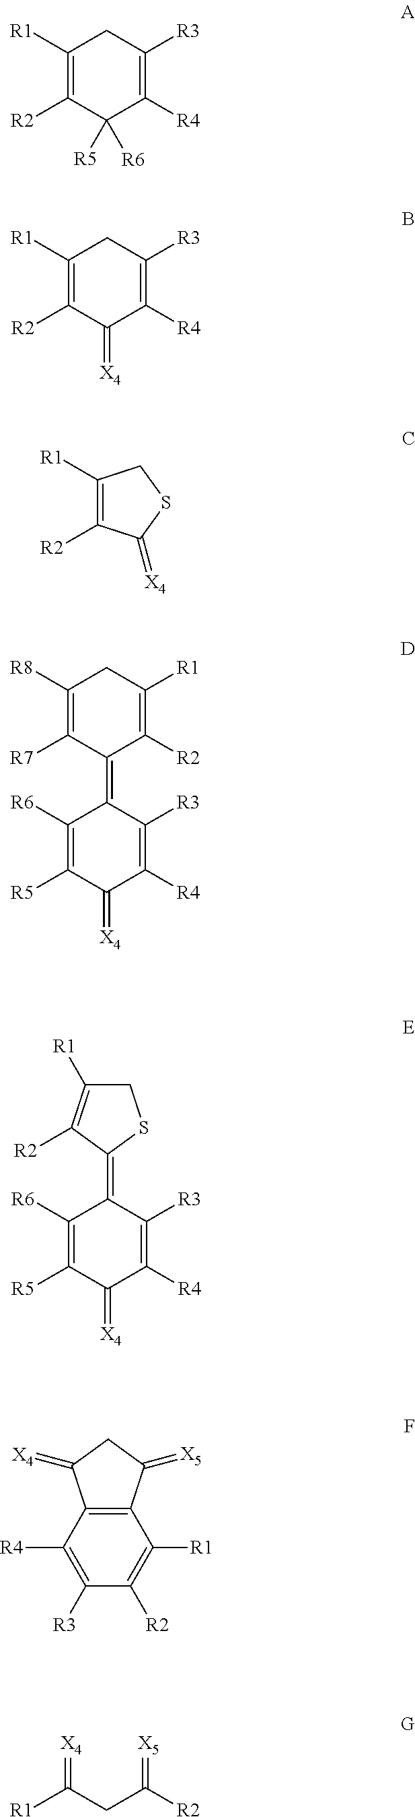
C1([R1])=C([R2])C([R5])([R6])C([R4])=C([R3])C1.C1([R1])=C([R2])C(=[X4])C([R4])=C([R3])C1.C1([R1])=C([R2])C(=[X4])SC1.C1([R8])=C([R7])C(=C2C([R6])=C([R5])C(=[X4])C([R4])=C2[R3])C([R2])=C([R1])C1.C1(=C2SCC([R1])=C2[R2])C([R6])=C([R5])C(=[X4])C([R4])=C1[R3].C12=C(C(=[X5])CC1=[X4])C([R1])=C([R2])C([R3])=C2[R4].[X4]=C(CC(=[X5])[R2])[R1]
